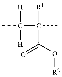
CC(C(C)([R1])C(O[R2])=O)([H])[H]
